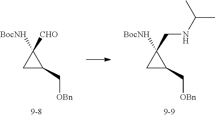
C1C(C[OBn])C1([BocNH])CNC(C)C.C1C(C[OBn])C1([BocNH])[CHO]
